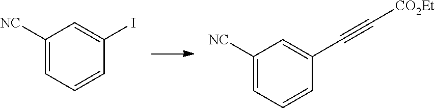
C1([NC])=CC=CC(I)=C1.C1([NC])=CC=CC(C#C[CO2Et])=C1
